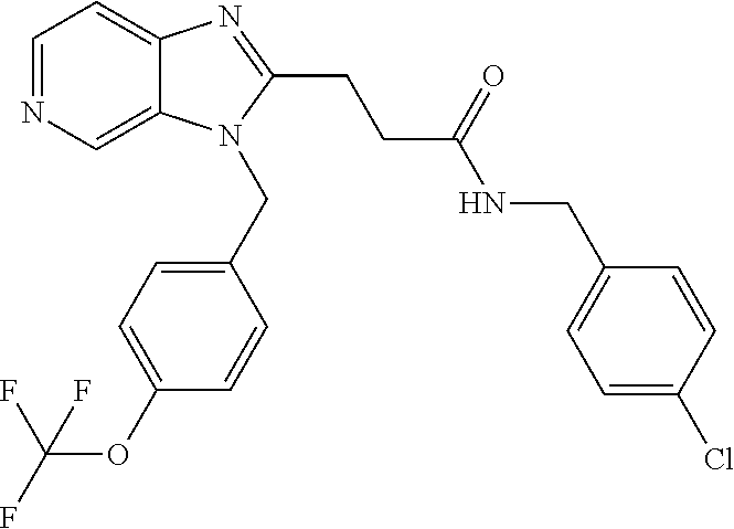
C1=NC=C2C(=C1)N=C(CCC(NCC1=CC=C(Cl)C=C1)=O)N2CC1=CC=C(OC(F)(F)F)C=C1
